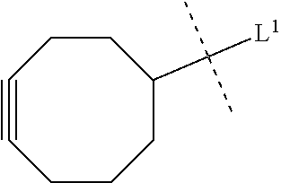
C1#CCCCC(C([L1])(C)C)CC1
